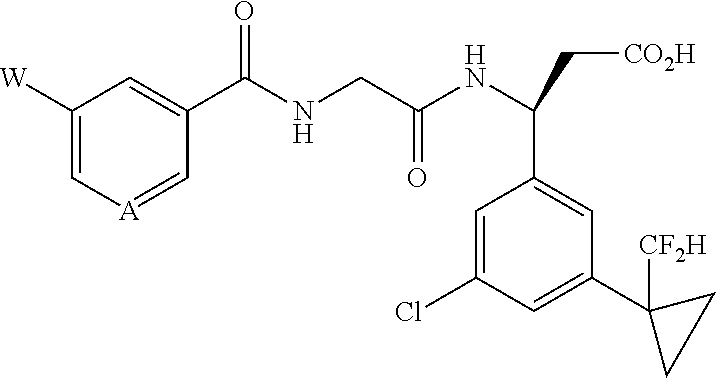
C1([W])=C[A]=CC(C(NCC(NC(C[CO2H])C2=CC(C3([CF2H])CC3)=CC(Cl)=C2)=O)=O)=C1
